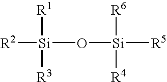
[R2][Si]([R1])([R3])O[Si]([R6])([R4])[R5]
